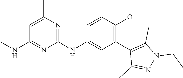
C1(NC2=CC(C3=C(C)N(CC)N=C3C)=C(OC)C=C2)=NC(C)=CC(NC)=N1
